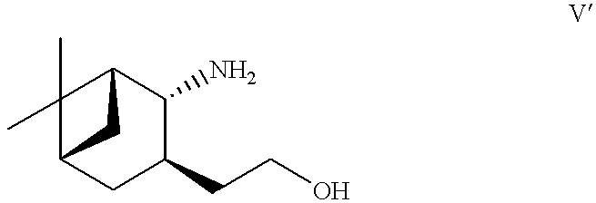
C1(C)(C)C2CC(CCO)C(N)C1C2
